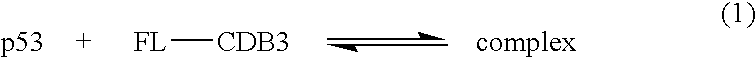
[FL][CDB3].[complex]
